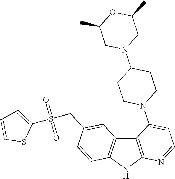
C12=C(C3=C(N1)N=CC=C3N1CCC(N3CC(C)OC(C)C3)CC1)C=C(CS(=O)(=O)C1=CC=CS1)C=C2
